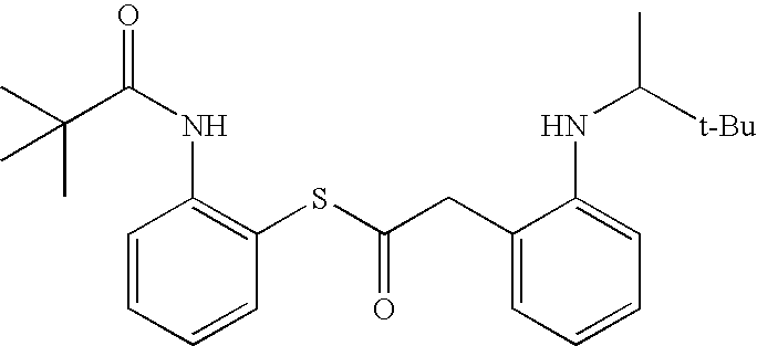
CC(C(NC1=C(SC(CC2=CC=CC=C2NC(C)[t-Bu])=O)C=CC=C1)=O)(C)C
